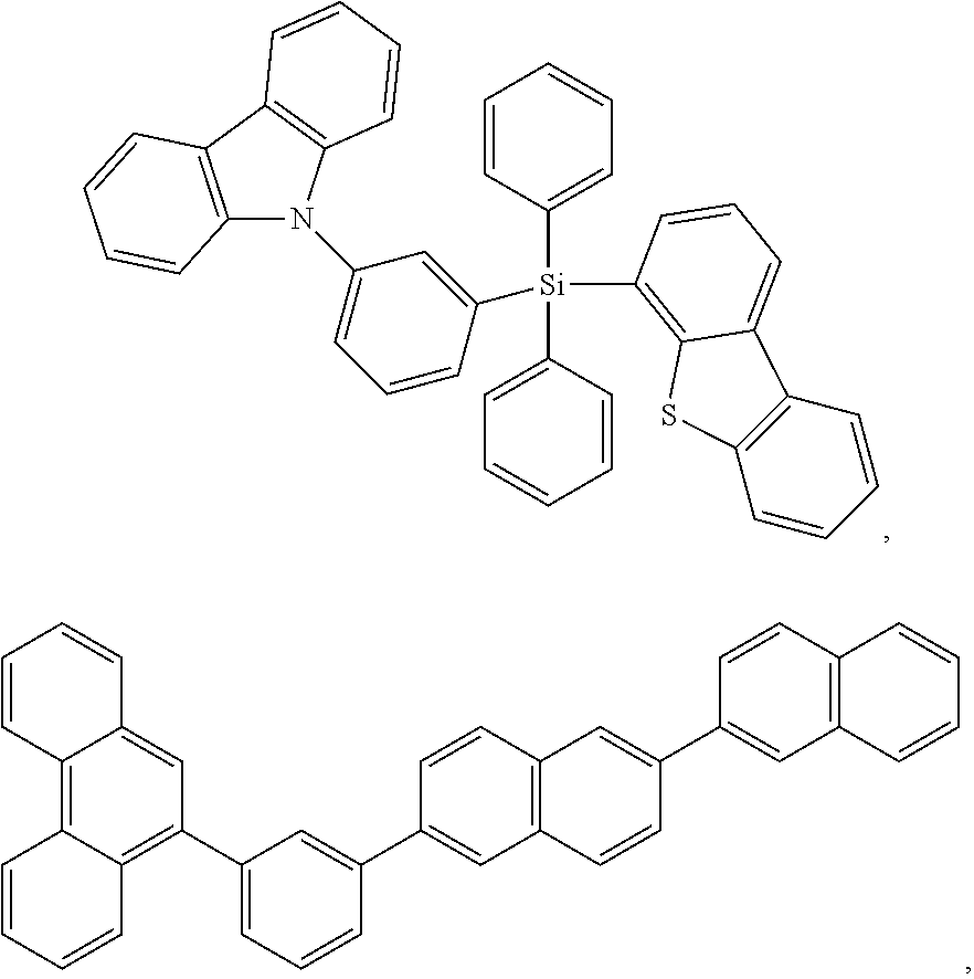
C1=CC([Si](C2=CC=CC=C2)(C2=CC(N3C4=C(C5=C3C=CC=C5)C=CC=C4)=CC=C2)C2=C3C(=CC=C2)C2=C(C=CC=C2)S3)=CC=C1.C1(C2=C3C(=C4C(=C2)C=CC=C4)C=CC=C3)=CC=CC(C2=CC3=C(C=C2)C=C(C2=CC4=C(C=C2)C=CC=C4)C=C3)=C1
